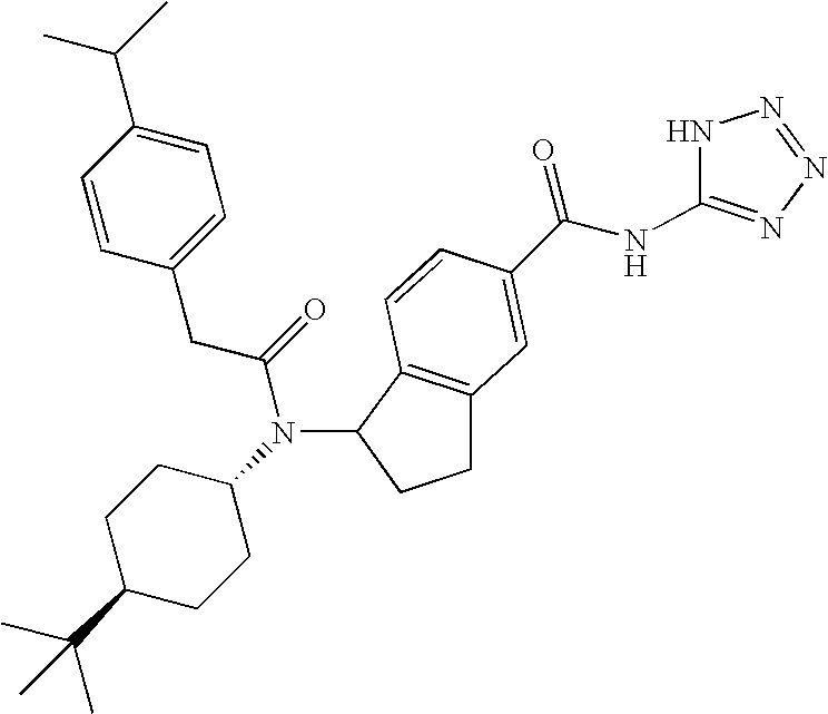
C1C2=C(C(N(C3CCC(C(C)(C)C)CC3)C(=O)CC3=CC=C(C(C)C)C=C3)C1)C=CC(C(NC1=NN=NN1)=O)=C2
